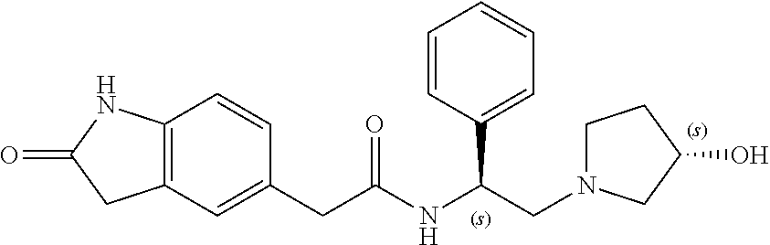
C12=C(C=C(CC(NC(CN3CCC(O)C3)C3=CC=CC=C3)=O)C=C1)CC(=O)N2
